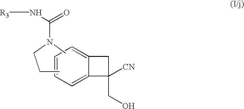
C1=CC=C2C(=C1)CC2(CO)[CN].C(CC)N(C)C(=O)N[R3]
